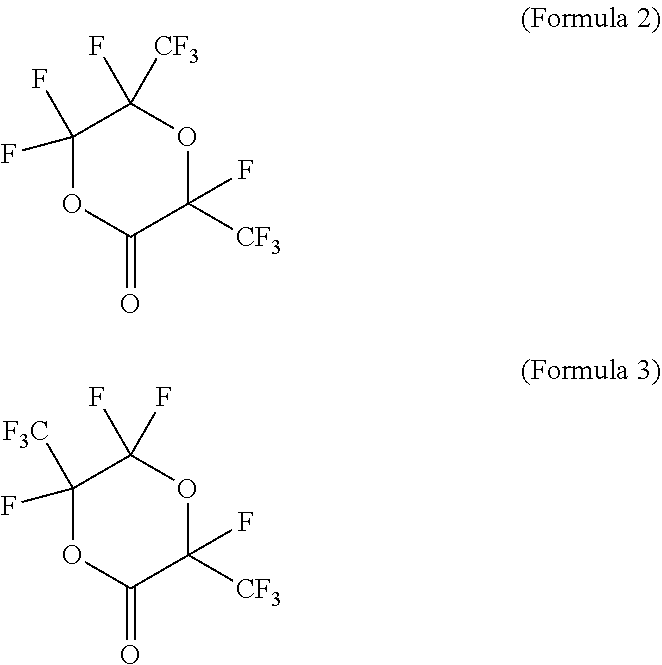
C1(F)(F)OC(=O)C(F)([CF3])OC1(F)[CF3].C1([F3C])(F)OC(=O)C(F)([CF3])OC1(F)F
